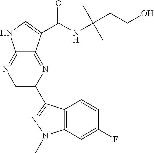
C1=C(C2=NN(C)C3=C2C=CC(F)=C3)N=C2C(=N1)NC=C2C(NC(CCO)(C)C)=O
